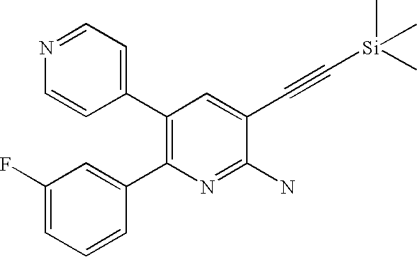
C1(C2=CC=NC=C2)=C(C2=CC(F)=CC=C2)N=C(N)C(C#C[Si](C)(C)C)=C1
